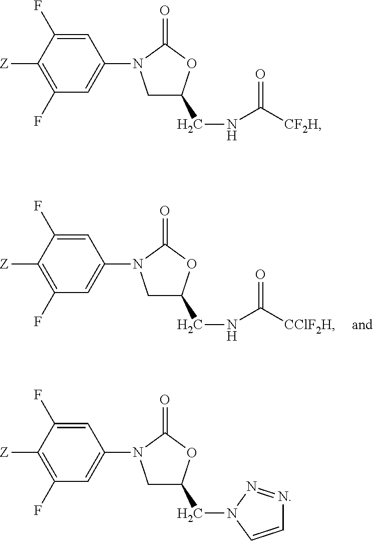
C1([Z])=C(F)C=C(N2C(=O)OC(CNC([CF2H])=O)C2)C=C1F.C1([Z])=C(F)C=C(N2C(=O)OC(CN3C=CN=N3)C2)C=C1F.C1([Z])=C(F)C=C(N2C(=O)OC(CNC([CClF2H])=O)C2)C=C1F
